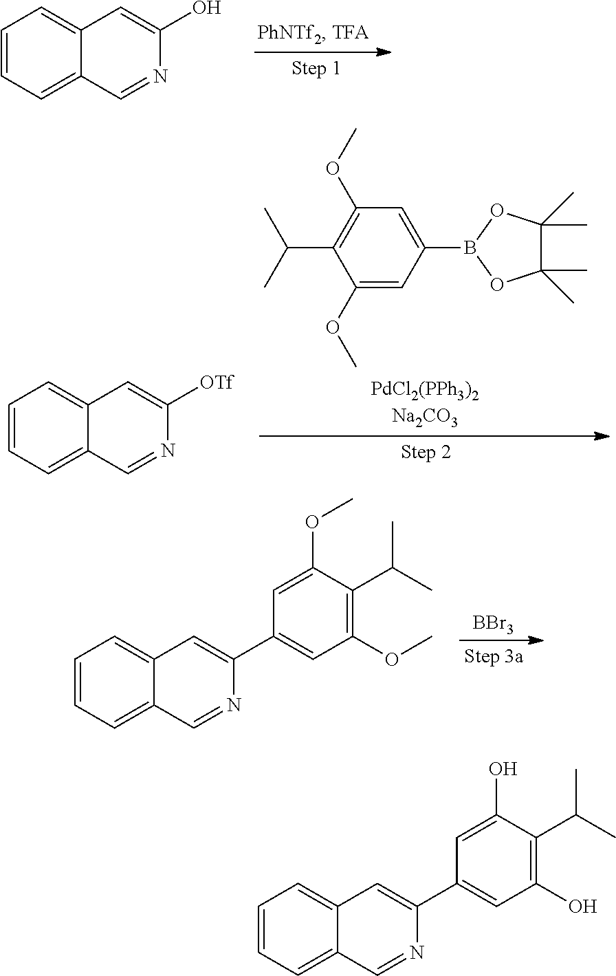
C1=CC=C2C(=C1)C=C(O)N=C2.C1(OC)=CC(B2OC(C)(C)C(C)(C)O2)=CC(OC)=C1C(C)C.C1=CC=C2C(=C1)C=C([OTf])N=C2.[BBr3].C1=CC=C2C(=C1)C=C(C1=CC(OC)=C(C(C)C)C(OC)=C1)N=C2.C1=CC=C2C(=C1)C=C(C1=CC(O)=C(C(C)C)C(O)=C1)N=C2
